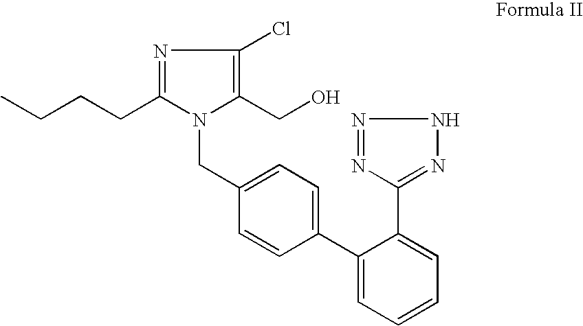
C(C1=CC=C(C2=CC=CC=C2C2=NNN=N2)C=C1)N1C(CCCC)=NC(Cl)=C1CO
